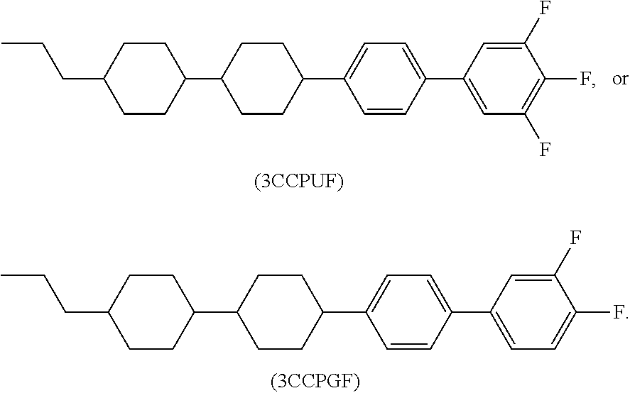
CCCC1CCC(C2CCC(C3=CC=C(C4=CC(F)=C(F)C(F)=C4)C=C3)CC2)CC1.CCCC1CCC(C2CCC(C3=CC=C(C4=CC=C(F)C(F)=C4)C=C3)CC2)CC1
